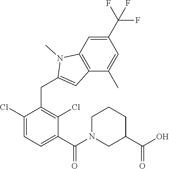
C1(Cl)=CC=C(C(=O)N2CC(C(O)=O)CCC2)C(Cl)=C1CC1=CC2=C(N1C)C=C(C(F)(F)F)C=C2C
